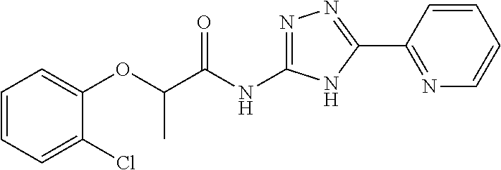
C(C(NC1=NN=C(C2=NC=CC=C2)N1)=O)(OC1=CC=CC=C1Cl)C
